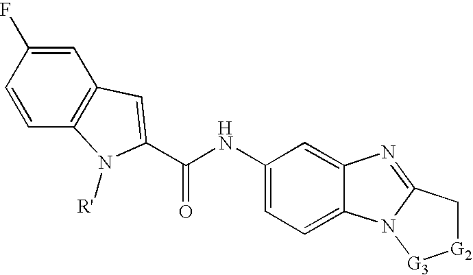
C1=CC2=C(C=C1F)C=C(C(NC1=CC=C3C(=C1)N=C1N3[G3][G2]C1)=O)N2[R'].[H]
